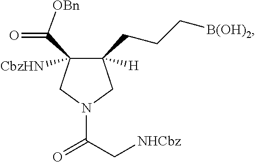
C1(CCC[B(OH)2])([H])C(C([OBn])=O)([CbzHN])CN(C(C[NHCbz])=O)C1
